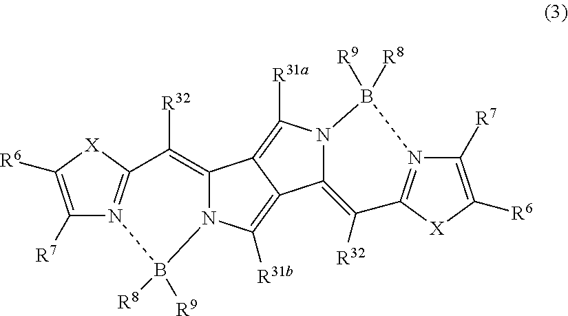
C1([R7])=C([R6])[X]C2=N1B([R8])([R9])N1C(=C2[R32])C2=C([R31a])N3C(=C([R32])C4=N(C([R7])=C([R6])[X]4)B3([R9])[R8])C2=C1[R31b]
